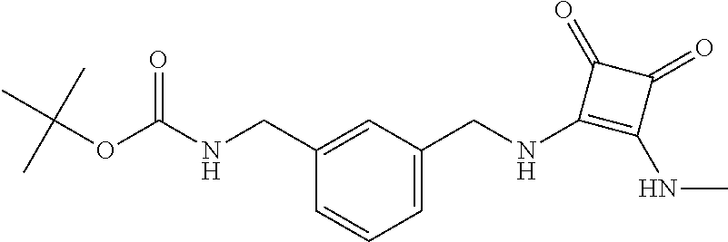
C(NC(=O)OC(C)(C)C)C1=CC(CNC2=C(NC)C(=O)C2=O)=CC=C1
